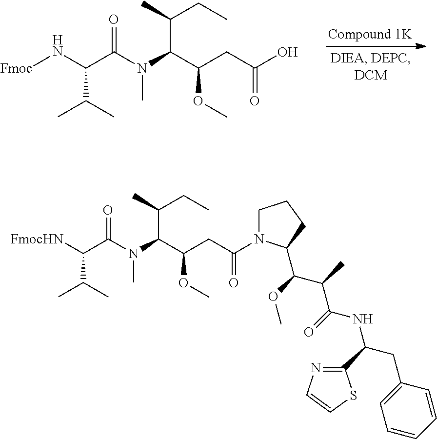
[Fmoc]NC(C(N(C(C(CC(O)=O)OC)C(C)CC)C)=O)C(C)C.[FmocHN]C(C(N(C(C(CC(=O)N1CCCC1C(OC)C(C)C(=O)NC(CC1=CC=CC=C1)C1=NC=CS1)OC)C(C)CC)C)=O)C(C)C
